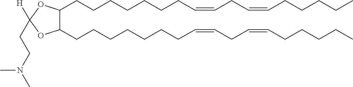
C1(CCCCCCCC=CCC=CCCCCC)C(CCCCCCCC=CCC=CCCCCC)OC(CCN(C)C)([H])O1
